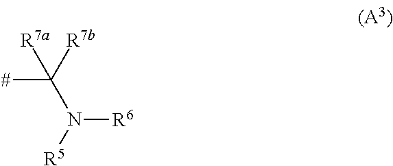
N([R6])([R5])C([R7a])([#])[R7b]
